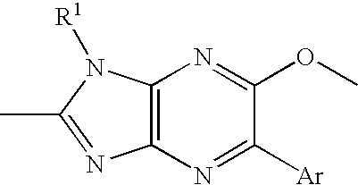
C12=C(N=C([Ar])C(OC)=N1)N=C(C)N2[R1]
